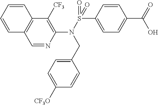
C1=NC(N(S(=O)(C2=CC=C(C(=O)O)C=C2)=O)CC2=CC=C([CF3O])C=C2)=C([CF3])C2=C1C=CC=C2
